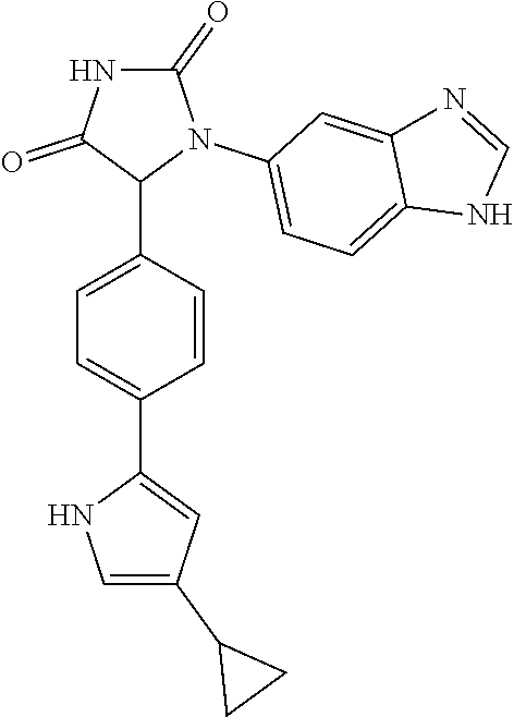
C1=C(C2N(C3=CC=C4C(=C3)N=CN4)C(=O)NC2=O)C=CC(C2=CC(C3CC3)=CN2)=C1
